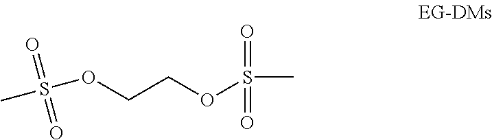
CS(OCCOS(C)(=O)=O)(=O)=O
